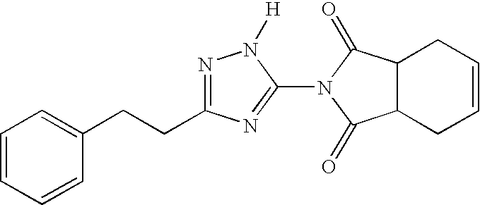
C12C(CC=CC1)C(=O)N(C1=NC(CCC3=CC=CC=C3)=NN1[H])C2=O
